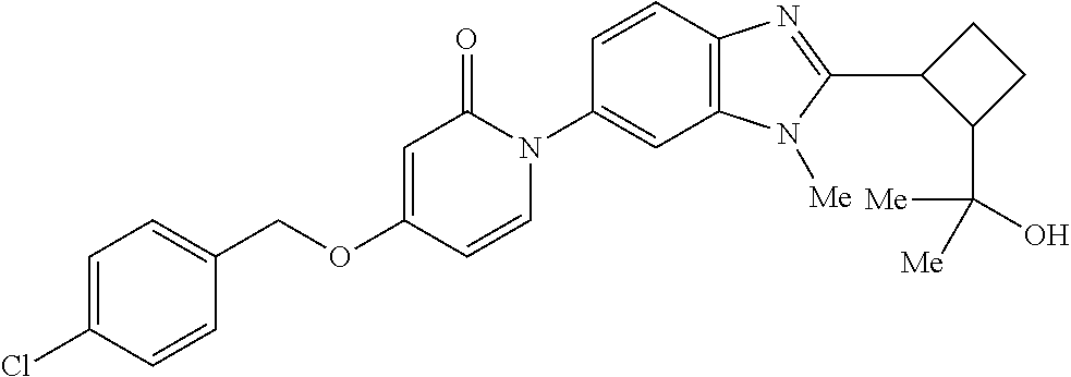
C(OC1=CC(=O)N(C2=CC3=C(C=C2)N=C(C2C(C(O)([Me])[Me])CC2)N3[Me])C=C1)C1=CC=C(Cl)C=C1
